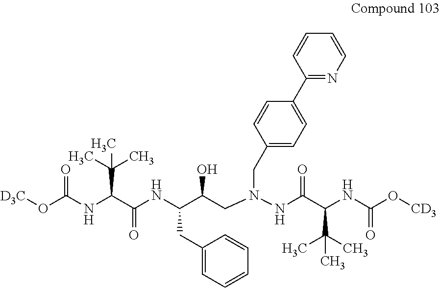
O(C(NC(C(NC(C(CN(NC(C(NC(O[CD3])=O)C(C)(C)C)=O)CC1=CC=C(C2=NC=CC=C2)C=C1)O)CC1=CC=CC=C1)=O)C(C)(C)C)=O)[D3C]
